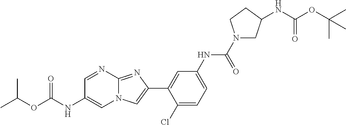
C1=NC2=NC(C3=CC(NC(N4CC(NC(OC(C)(C)C)=O)CC4)=O)=CC=C3Cl)=CN2C=C1NC(OC(C)C)=O
